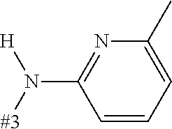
C1=CC=C(C)N=C1N([#3])[H]
